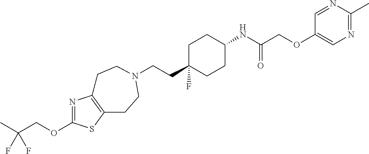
N1=C(OCC(F)(F)C)SC2=C1CCN(CCC1(F)CCC(NC(COC3=CN=C(C)N=C3)=O)CC1)CC2
